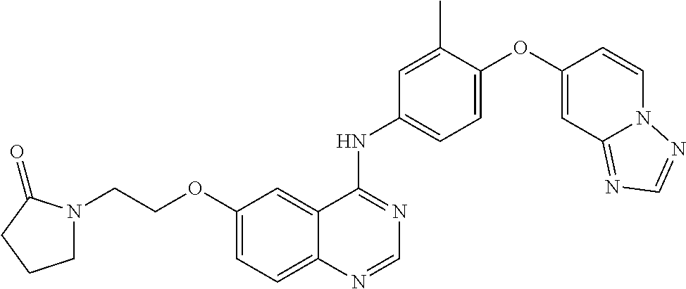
C12=CC=C(OCCN3CCCC3=O)C=C1C(NC1=CC=C(OC3=CC4=NC=NN4C=C3)C(C)=C1)=NC=N2
